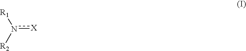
[R1]n([R2])[X]
